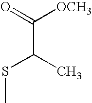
C(C(SC)C)(=O)[OCH3]
